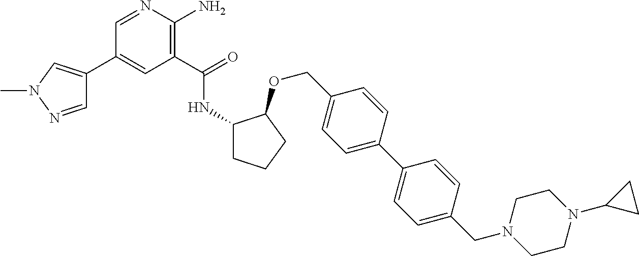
C1(C(=O)NC2CCCC2OCC2=CC=C(C3=CC=C(CN4CCN(C5CC5)CC4)C=C3)C=C2)=C(N)N=CC(C2=CN(C)N=C2)=C1
